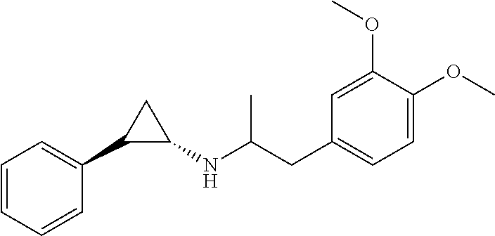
C1=CC=CC(C2C(NC(CC3=CC=C(OC)C(OC)=C3)C)C2)=C1
